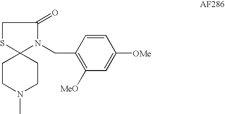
C1CN(C)CCC12N(CC1=C([MeO])C=C([OMe])C=C1)C(=O)CS2
